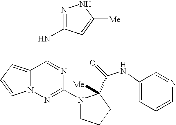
N1N=C(NC2=NC(N3CCCC3(C(=O)NC3=CC=CN=C3)[Me])=NN3C2=CC=C3)C=C1[Me]
